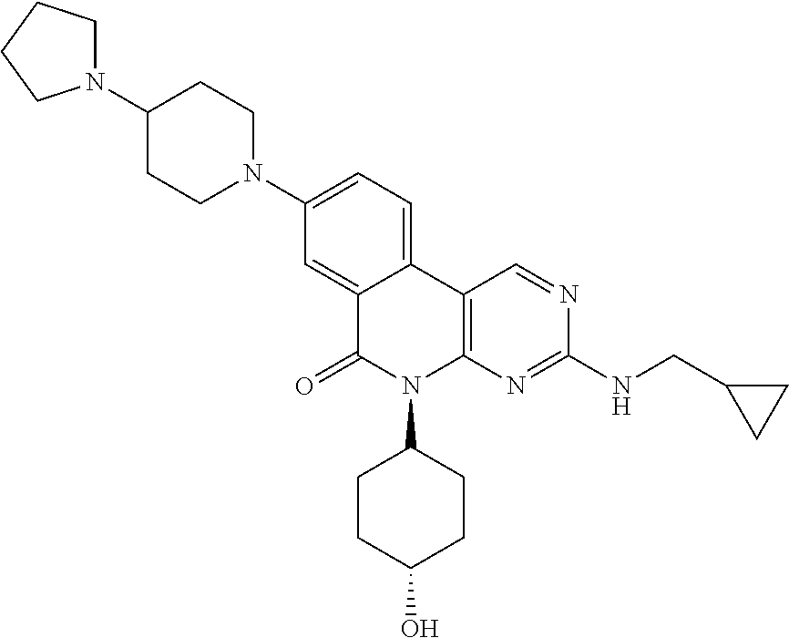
C12=CC(N3CCC(N4CCCC4)CC3)=CC=C1C1=C(N(C3CCC(O)CC3)C2=O)N=C(NCC2CC2)N=C1
